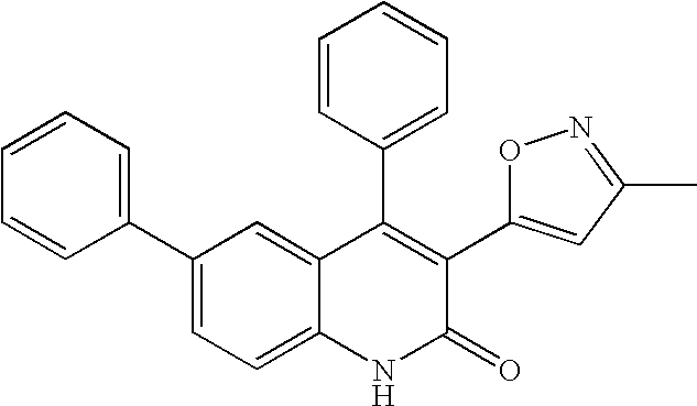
C1(C2=CC=CC=C2)=CC=C2C(=C1)C(C1=CC=CC=C1)=C(C1=CC(C)=NO1)C(=O)N2
